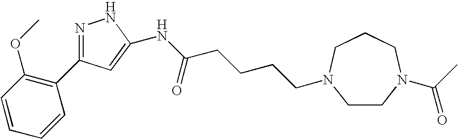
C1(C2=NNC(NC(=O)CCCCN3CCN(C(C)=O)CCC3)=C2)=C(OC)C=CC=C1
